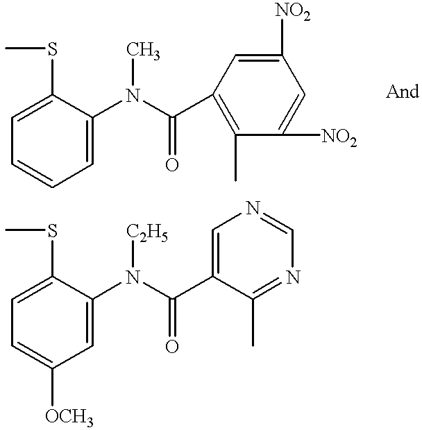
C1(SC)=CC=CC=C1N(C(C1=C(C)C([NO2])=CC([NO2])=C1)=O)C.C1(SC)=CC=C([OCH3])C=C1N(C(C1=CN=CN=C1C)=O)[C2H5]
